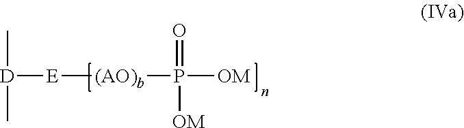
C[D](C)[E][(AO)b]P(=O)([OM])[OM]
